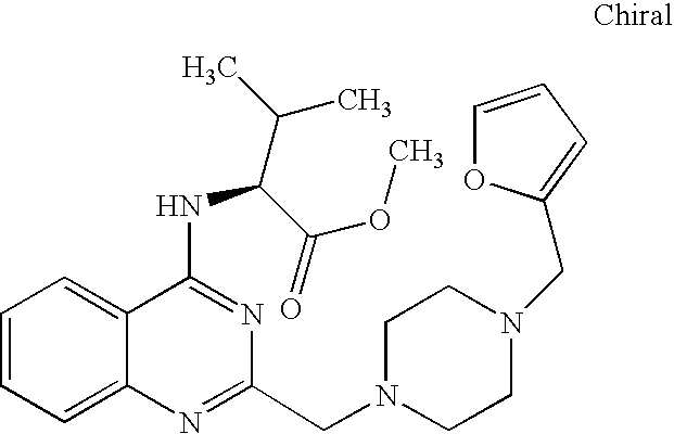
C1=CC=C2C(=C1)C(NC(C(OC)=O)C(C)C)=NC(CN1CCN(CC3=CC=CO3)CC1)=N2
